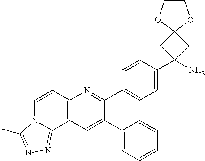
C1(C2=CC3=C(N=C2C2=CC=C(C4(N)CC5(C4)OCCO5)C=C2)C=CN2C3=NN=C2C)=CC=CC=C1
